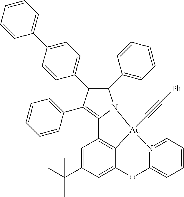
C1=C(C(C)(C)C)C=C2C3=C1C1=C(C4=CC=CC=C4)C(C4=CC=C(C5=CC=CC=C5)C=C4)=C(C4=CC=CC=C4)N1[Au]3(C#C[Ph])N1=CC=CC=C1O2
